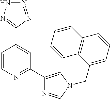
C1=CN=C(C2=CN(CC3=CC=CC4=C3C=CC=C4)C=N2)C=C1C1=NNN=N1
